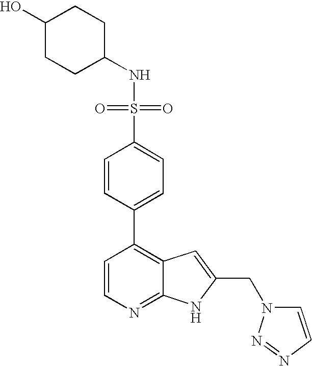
S(C1=CC=C(C2=C3C(=NC=C2)NC(CN2C=CN=N2)=C3)C=C1)(=O)(=O)NC1CCC(O)CC1
